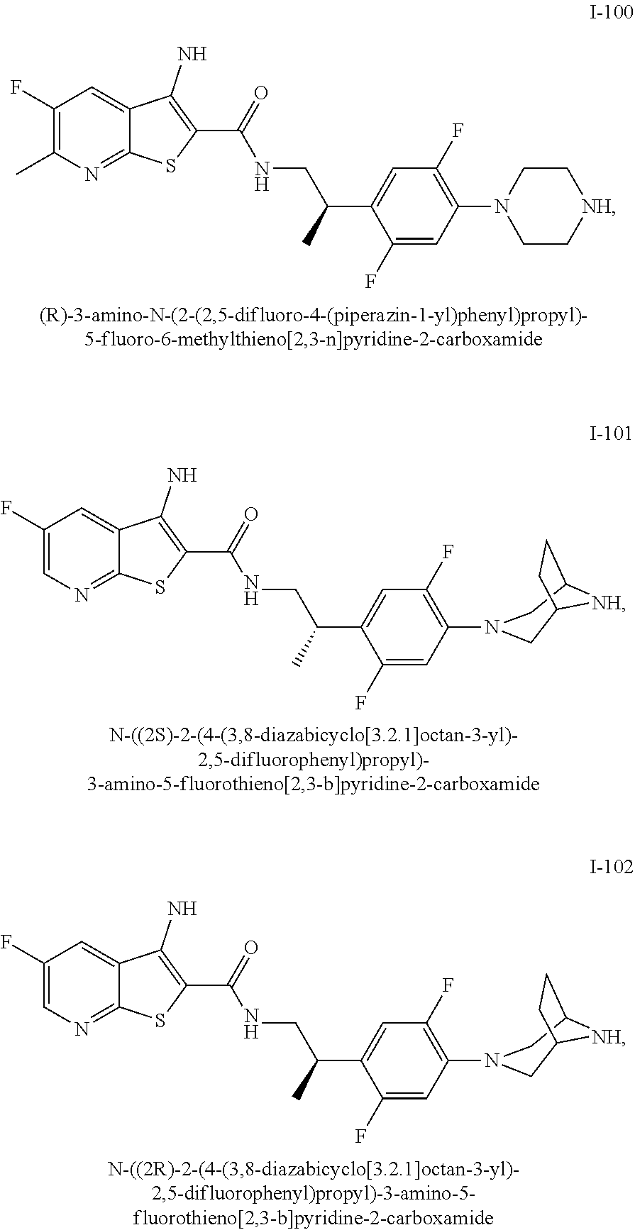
C1(F)=C(C)N=C2C(=C1)C(N)=C(C(=O)NCC(C1=CC(F)=C(N3CC[NH]CC3)C=C1F)C)S2.C1(F)=CN=C2C(=C1)C(N)=C(C(=O)NCC(C1=CC(F)=C(N3CC4[NH]C(C3)CC4)C=C1F)C)S2.C1(F)=CN=C2C(=C1)C(N)=C(C(=O)NCC(C1=CC(F)=C(N3CC4[NH]C(C3)CC4)C=C1F)C)S2
